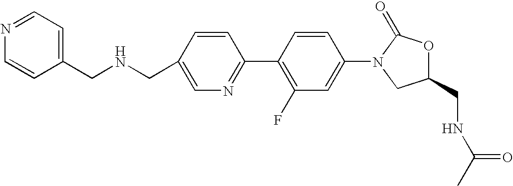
C1=C(CNCC2=CC=NC=C2)C=CC(C2=C(F)C=C(N3CC(CNC(C)=O)OC3=O)C=C2)=N1
